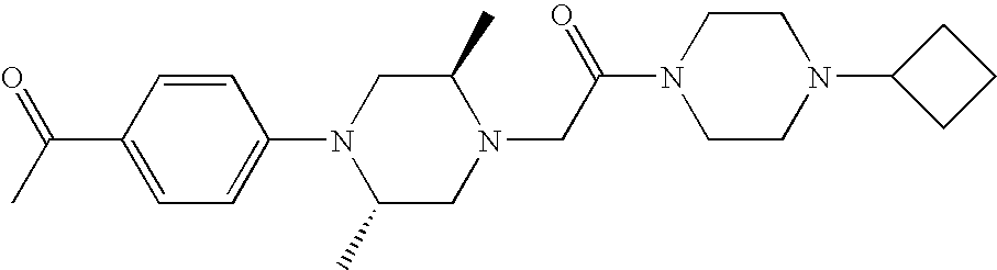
C1=CC(N2C(C)CN(CC(N3CCN(C4CCC4)CC3)=O)C(C)C2)=CC=C1C(C)=O
